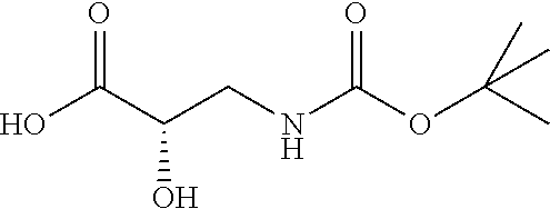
OC(C(CNC(OC(C)(C)C)=O)O)=O
